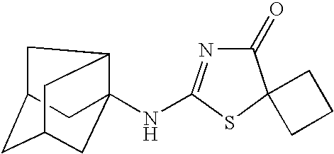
C1(=O)N=C(NC23C4CC(CC(C2)C4)C3)SC12CCC2
